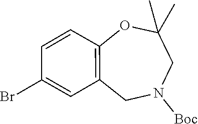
C1=CC2=C(C=C1Br)CN([Boc])CC(C)(C)O2
